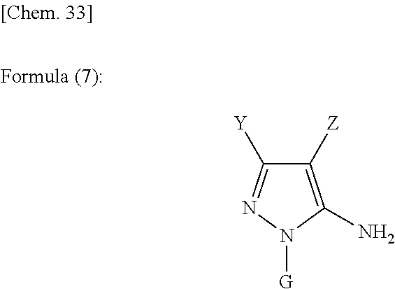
C1([Z])=C(N)N([G])N=C1[Y]
